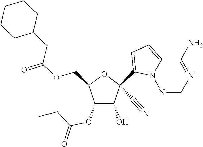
O(CC1C(OC(CC)=O)C(O)C(C#N)(C2=CC=C3N2N=CN=C3N)O1)C(CC1CCCCC1)=O
